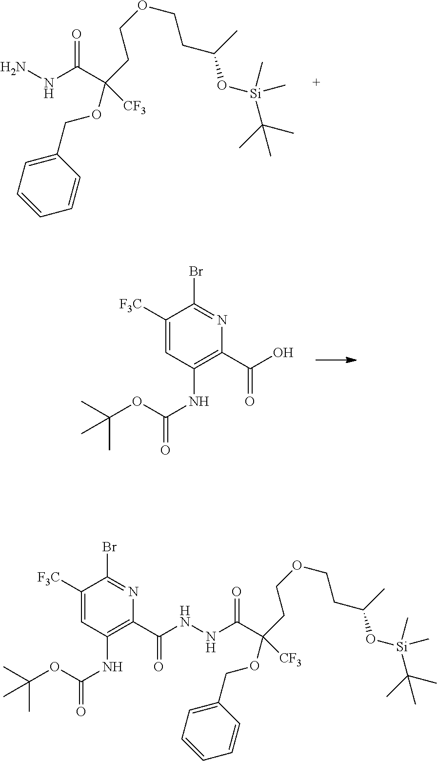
C(CCOCCC(O[Si](C)(C)C(C)(C)C)C)(OCC1=CC=CC=C1)([CF3])C(NN)=O.C(C1=C(NC(OC(C)(C)C)=O)C=C([F3C])C(Br)=N1)(O)=O.C(CCOCCC(O[Si](C)(C)C(C)(C)C)C)(OCC1=CC=CC=C1)([CF3])C(NNC(C1=C(NC(OC(C)(C)C)=O)C=C([F3C])C(Br)=N1)=O)=O
